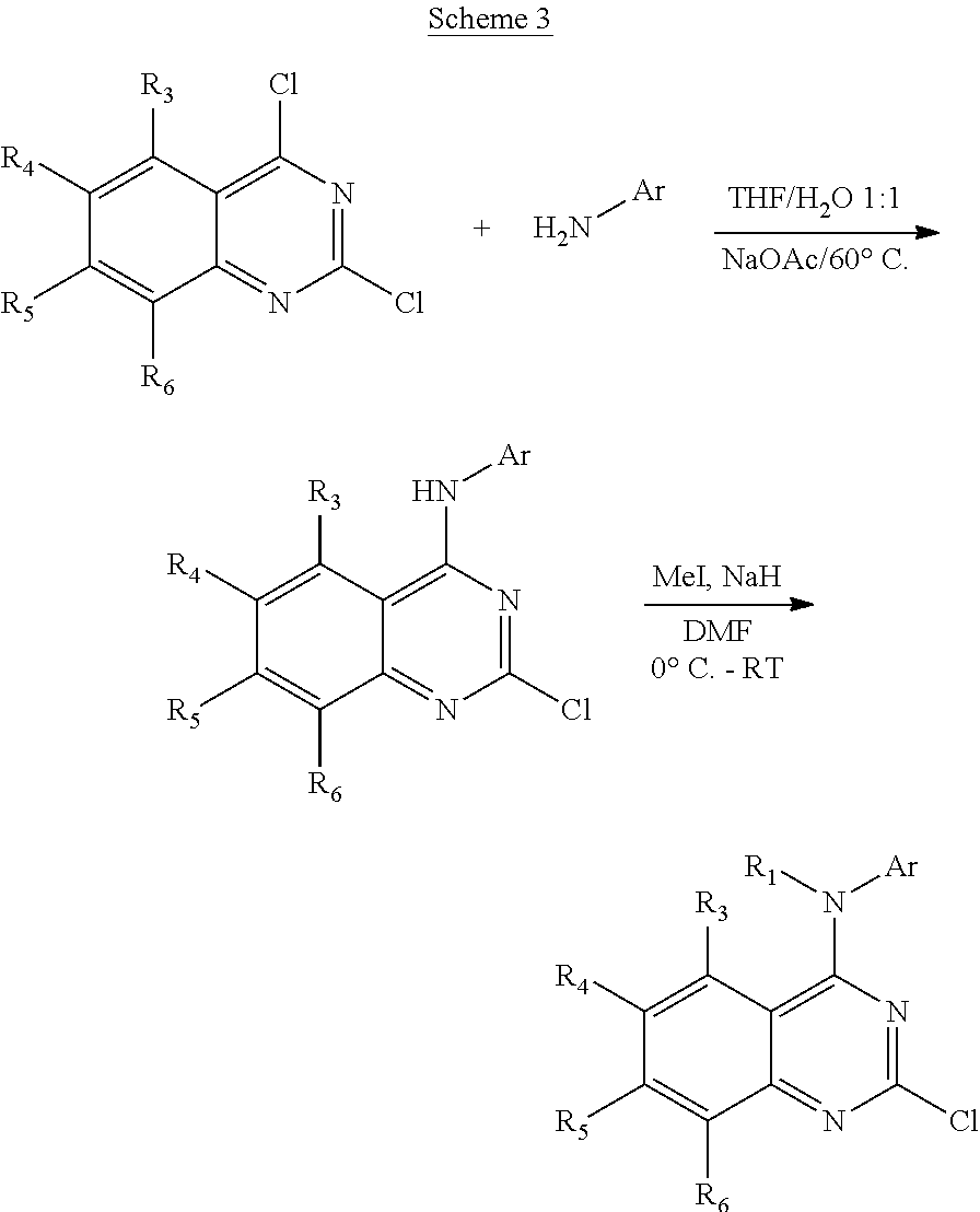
C12=NC(Cl)=NC(Cl)=C1C([R3])=C([R4])C([R5])=C2[R6].N[Ar].C12=NC(Cl)=NC(N[Ar])=C1C([R3])=C([R4])C([R5])=C2[R6].C12=NC(Cl)=NC(N([Ar])[R1])=C1C([R3])=C([R4])C([R5])=C2[R6]
